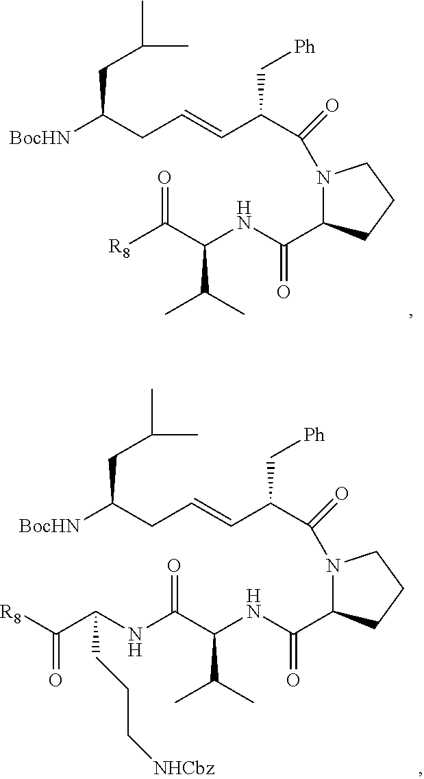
N1(C(C(C=CCC([BocHN])CC(C)C)C[Ph])=O)C(C(NC(C([R8])=O)C(C)C)=O)CCC1.N1(C(C(C=CCC([BocHN])CC(C)C)C[Ph])=O)C(C(NC(C(NC(C([R8])=O)CCC[NHCbz])=O)C(C)C)=O)CCC1
